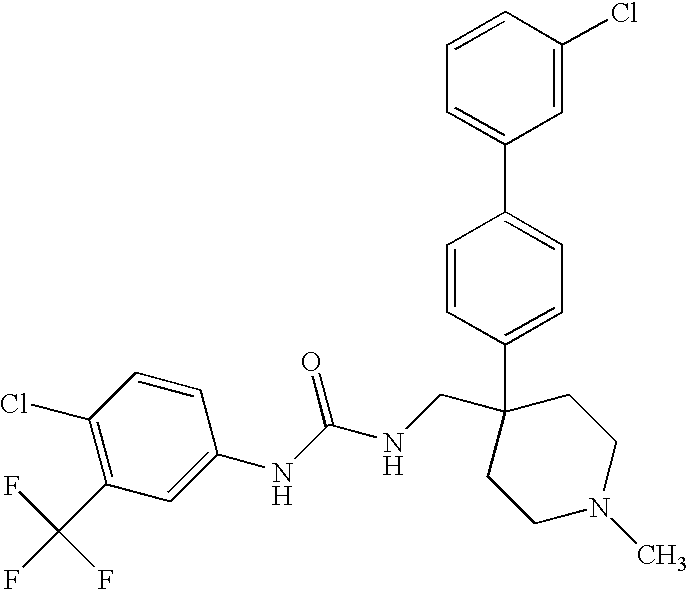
C1=C(C2(CNC(NC3=CC(C(F)(F)F)=C(Cl)C=C3)=O)CCN(C)CC2)C=CC(C2=CC=CC(Cl)=C2)=C1
